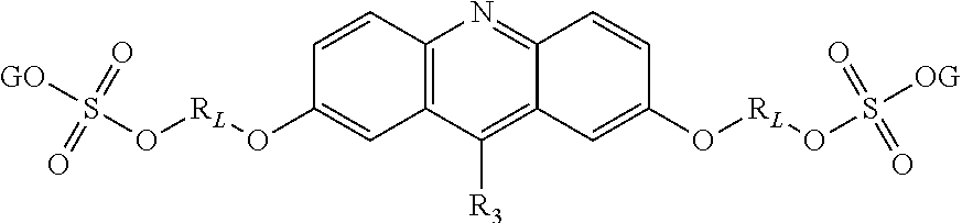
S(O[RL]OC1=CC2=C(C=C1)N=C1C(=C2[R3])C=C(O[RL]OS([OG])(=O)=O)C=C1)([GO])(=O)=O
